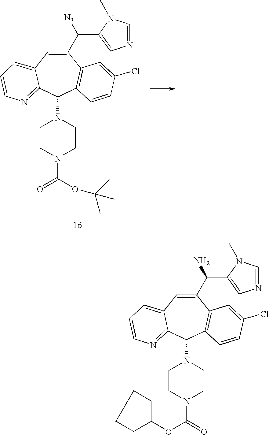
C1(C(N)C2=CN=CN2C)=CC2=CC=CN=C2C(N2CCN(C(OC3CCCC3)=O)CC2)C2=C1C=C(Cl)C=C2.C1(C([N3])C2=CN=CN2C)=CC2=CC=CN=C2C(N2CCN(C(=O)OC(C)(C)C)CC2)C2=C1C=C(Cl)C=C2
